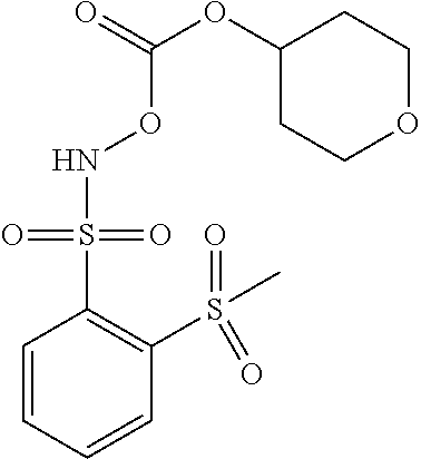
N(OC(=O)OC1CCOCC1)S(C1=C(S(C)(=O)=O)C=CC=C1)(=O)=O
